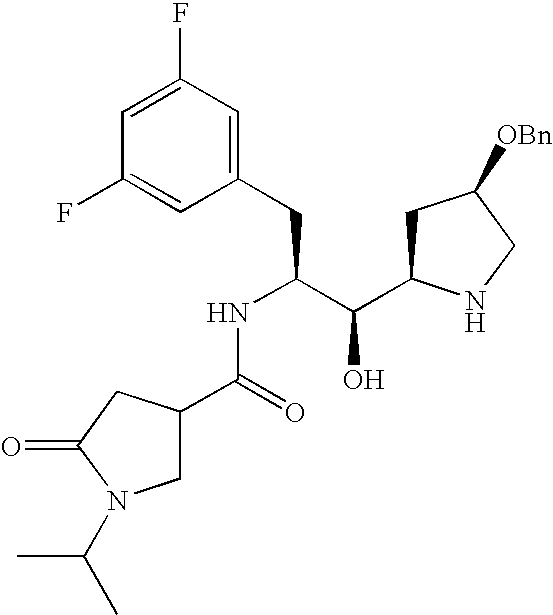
C1(F)=CC(F)=CC(CC(C(C2CC([OBn])CN2)O)NC(C2CN(C(C)C)C(=O)C2)=O)=C1
